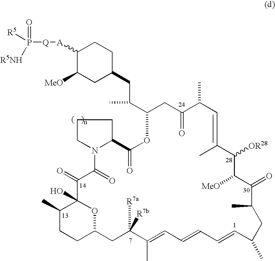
[A](C1C([MeO])CC(CC(C2CC(=O)C(C)C=C(C)C([OR28])C([MeO])C(=O)C(C)CC(C)C=CC=CC=C(C)C([R7a])([R7b])CC3CCC(C)C(O)(O3)C(=O)C(=O)N3CCCC3C(=O)O2)C)CC1)[Q]P(=O)([R5])[R5NH]
